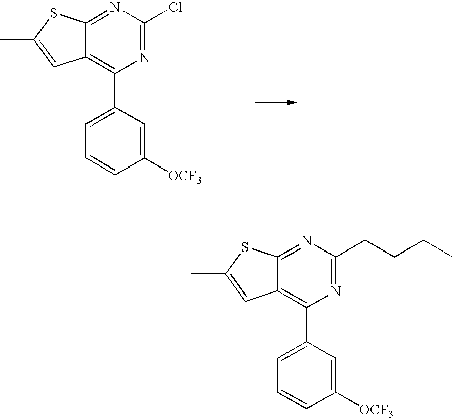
CC1=CC2=C(C3=CC=CC([OCF3])=C3)N=C(Cl)N=C2S1.CC1=CC2=C(C3=CC=CC([OCF3])=C3)N=C(CCCC)N=C2S1
